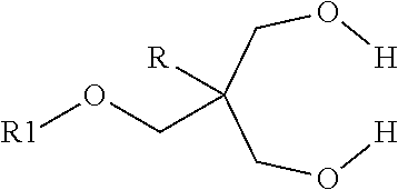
O([R1])CC([R])(CO[H])CO[H]
